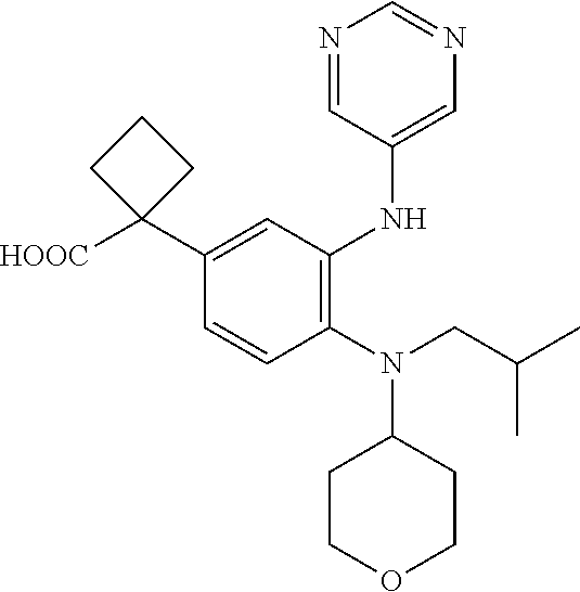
C1(N(CC(C)C)C2CCOCC2)=C(NC2=CN=CN=C2)C=C(C2([HOOC])CCC2)C=C1
